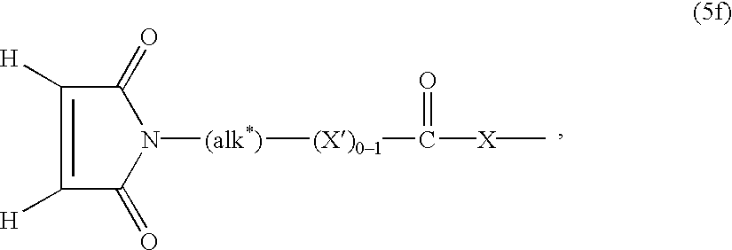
C1([H])=C([H])C(=O)N([(alk*)][(X)01]C([X]C)=O)C1=O
